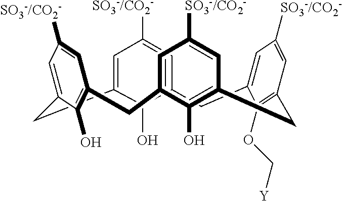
C12=CC([SO3-/CO2-])=CC(=C1O)CC1=CC([SO3-/CO2-])=CC(=C1OC[Y])CC1=C(O)C(=CC([SO3-/CO2-])=C1)CC1=C(O)C(=CC([SO3-/CO2-])=C1)C2
